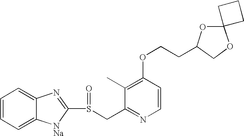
C1(C)=C(OCCC2OC3(OC2)CCC3)C=CN=C1CS(C1=NC2=CC=CC=C2[NNa]1)=O
